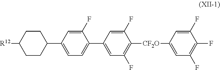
C1(C2=CC=C(C3=CC(F)=C([CF2O]C4=CC(F)=C(F)C(F)=C4)C(F)=C3)C(F)=C2)CCC([R12])CC1
